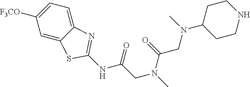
C1CNCCC1N(CC(=O)N(CC(=O)NC1=NC2=CC=C([F3CO])C=C2S1)C)C
